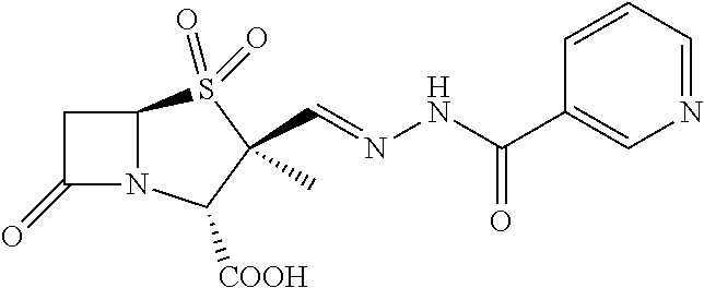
C1(=O)N2C(C1)S(=O)(=O)C(C=NNC(=O)C1=CN=CC=C1)(C)C2[COOH]
